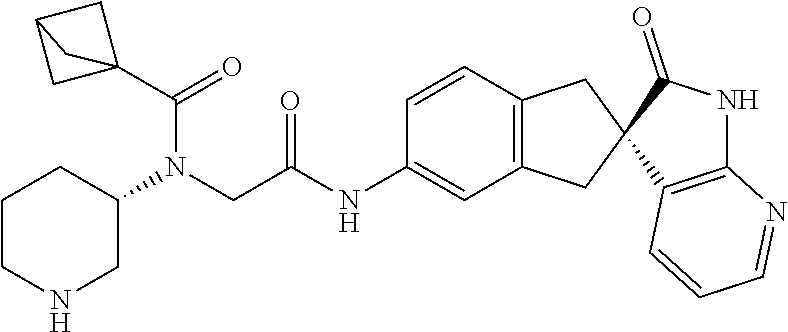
C1CNCC(N(CC(NC2=CC3=C(C=C2)CC2(C3)C3=C(NC2=O)N=CC=C3)=O)C(C23CC(C2)C3)=O)C1
